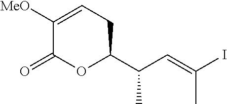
C1([MeO])=CCC(C(C=C(I)C)C)OC1=O
